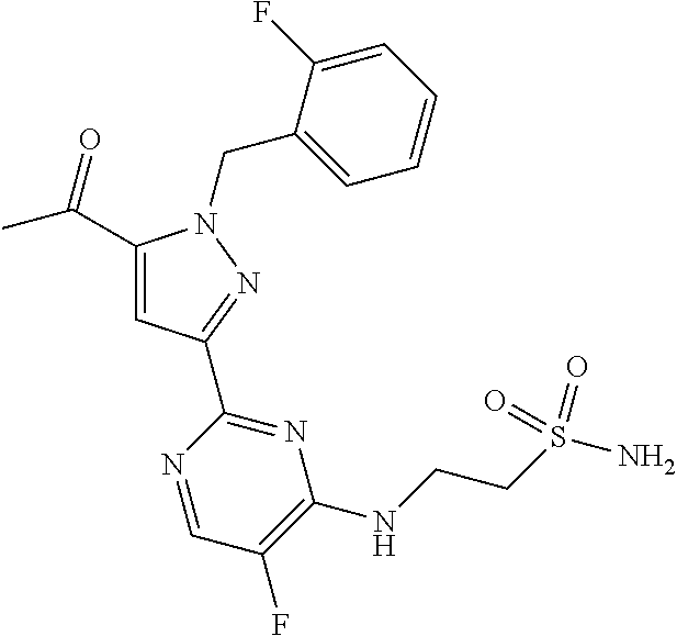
C1(C(C)=O)=CC(C2=NC(NCCS(N)(=O)=O)=C(F)C=N2)=NN1CC1=CC=CC=C1F
